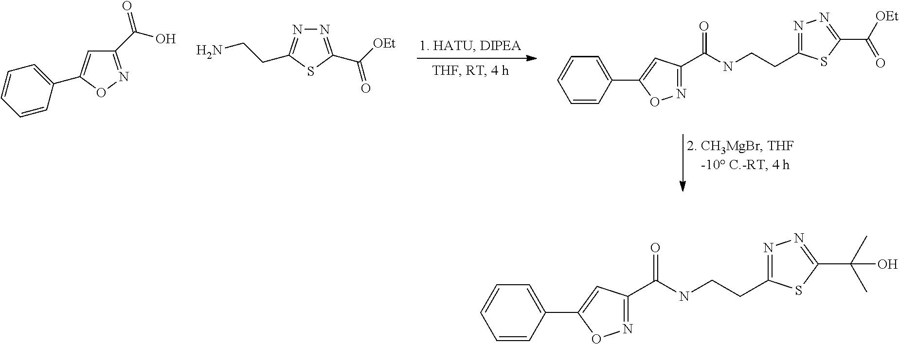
C1=CC(C2=CC(C(NCCC3=NN=C(C(=O)[OEt])S3)=O)=NO2)=CC=C1.C1(C(=O)O)=NOC(C2=CC=CC=C2)=C1.N1=C(C(=O)[OEt])SC(CCN)=N1.C1=CC(C2=CC(C(NCCC3=NN=C(C(C)(C)O)S3)=O)=NO2)=CC=C1
